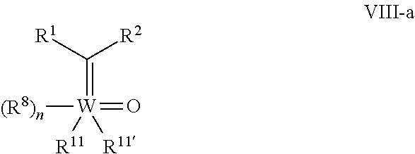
[(R8)n][W](=O)([R11])([R11])=C([R1])[R2]
